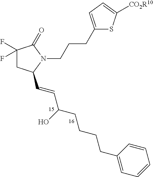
C1(F)(F)CC(C=CC(CCCCC2=CC=CC=C2)O)N(CCCC2=CC=C([CO2R10])S2)C1=O
